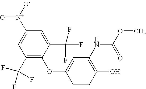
C1(O)=C(NC(=O)OC)C=C(OC2=C(C(F)(F)F)C=C([N+](=O)[O-])C=C2C(F)(F)F)C=C1
